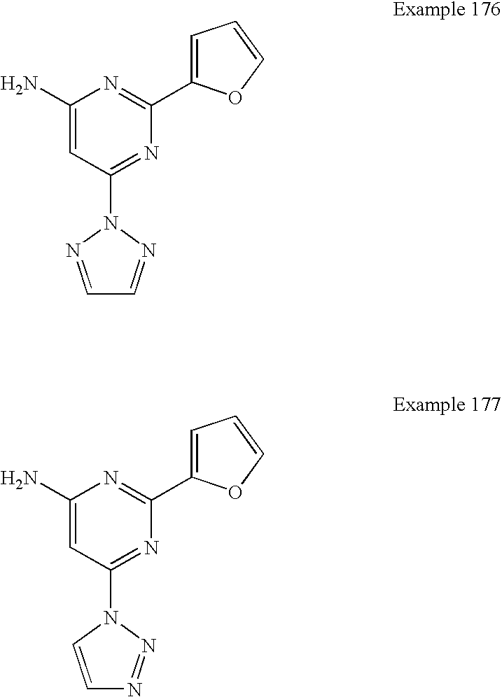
NC1=CC(N2N=CC=N2)=NC(C2=CC=CO2)=N1.NC1=CC(N2C=CN=N2)=NC(C2=CC=CO2)=N1
